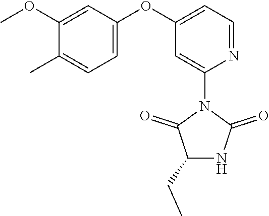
C1(N2C(=O)NC(CC)C2=O)=CC(OC2=CC=C(C)C(OC)=C2)=CC=N1
